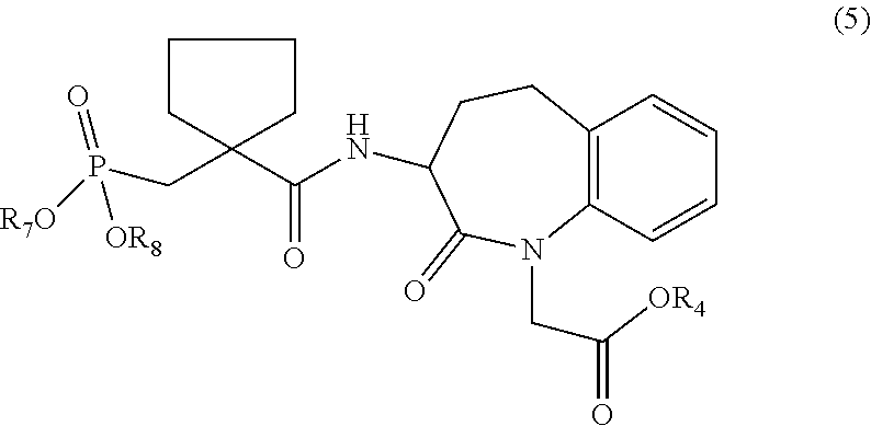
C(=O)(C1(CP([R7O])(=O)[OR8])CCCC1)NC1CCC2=C(C=CC=C2)N(CC(=O)[OR4])C1=O
